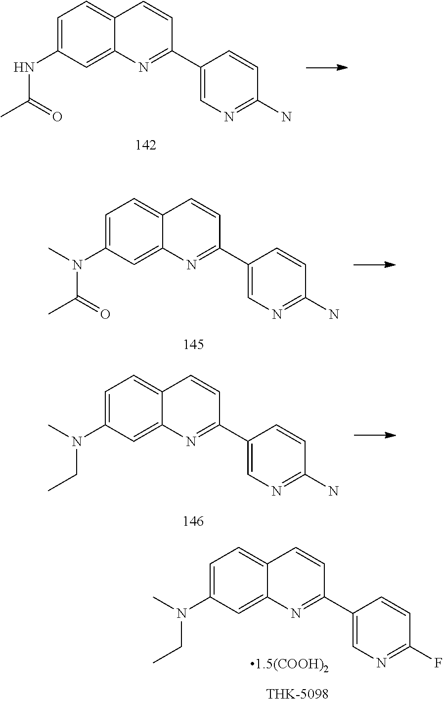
C1=C(NC(C)=O)C=C2C(=C1)C=CC(C1=CN=C(N)C=C1)=N2.C1=C(N(C(C)=O)C)C=C2C(=C1)C=CC(C1=CN=C(N)C=C1)=N2.C1=C(N(CC)C)C=C2C(=C1)C=CC(C1=CN=C(N)C=C1)=N2.C1=C(N(CC)C)C=C2C(=C1)C=CC(C1=CN=C(F)C=C1)=N2
